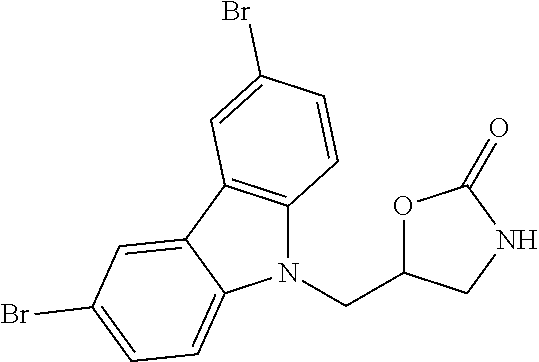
C12=C(C3=CC(Br)=CC=C3N1CC1OC(=O)NC1)C=C(Br)C=C2
